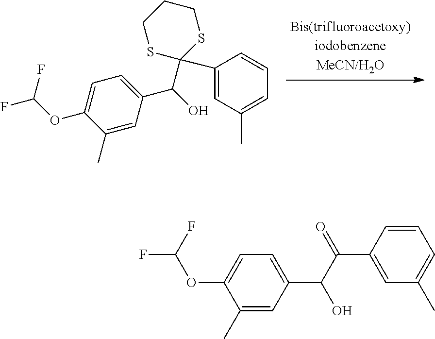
C1(C)=CC(C(O)C2(C3=CC(C)=CC=C3)SCCCS2)=CC=C1OC(F)F.C1=CC(C(C(O)C2=CC=C(OC(F)F)C(C)=C2)=O)=CC(C)=C1
